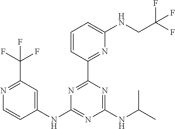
C1(NC2=NC(NC(C)C)=NC(C3=NC(NCC(F)(F)F)=CC=C3)=N2)=CC(C(F)(F)F)=NC=C1
